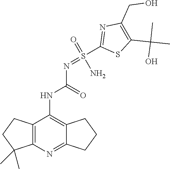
C12=C(N=C3C(=C1NC(N=S(C1=NC(CO)=C(C(C)(C)O)S1)(N)=O)=O)CCC3)C(C)(C)CC2
